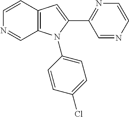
C1=CC2=C(C=N1)N(C1=CC=C(Cl)C=C1)C(C1=NC=CN=C1)=C2
